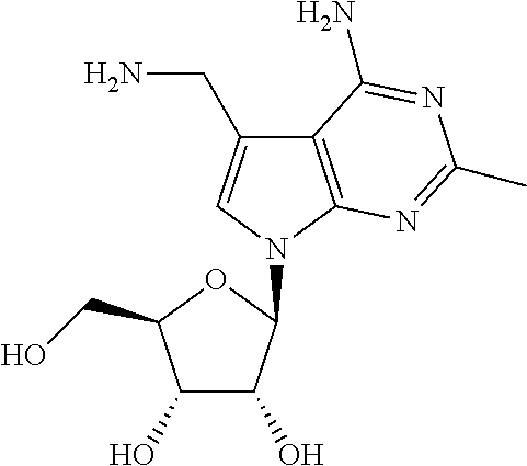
C12=C(N(C3C(O)C(O)C(CO)O3)C=C1CN)N=C(C)N=C2N
